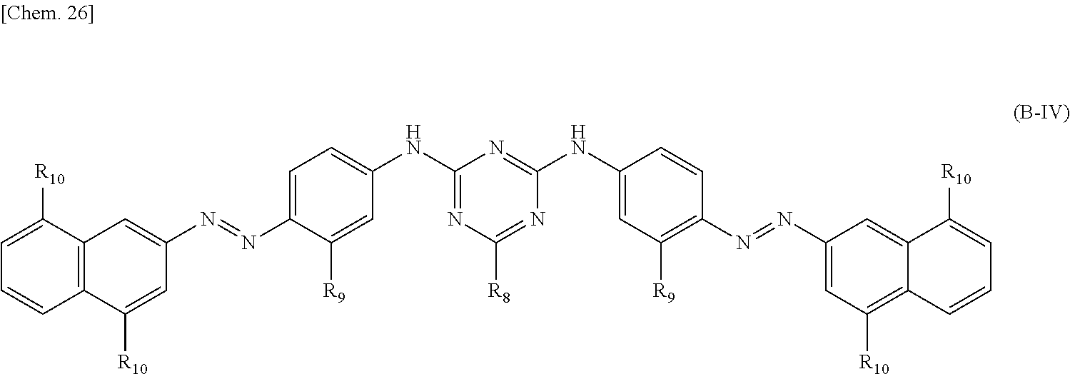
C1=C([R10])C2=C(C=C1)C([R10])=CC(N=NC1=CC=C(NC3=NC([R8])=NC(NC4=CC([R9])=C(N=NC5=CC([R10])=C6C(=C5)C([R10])=CC=C6)C=C4)=N3)C=C1[R9])=C2
